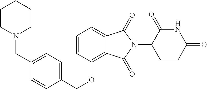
C(OC1=C2C(=CC=C1)C(=O)N(C1C(=O)NC(=O)CC1)C2=O)C1=CC=C(CN2CCCCC2)C=C1
